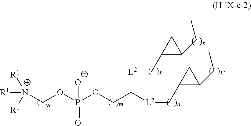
[R1][N+]([R1])([R1])COP(OCC([L2]CC1C(CC)C1)[L2]CC1C(CC)C1)(=O)[O-]
